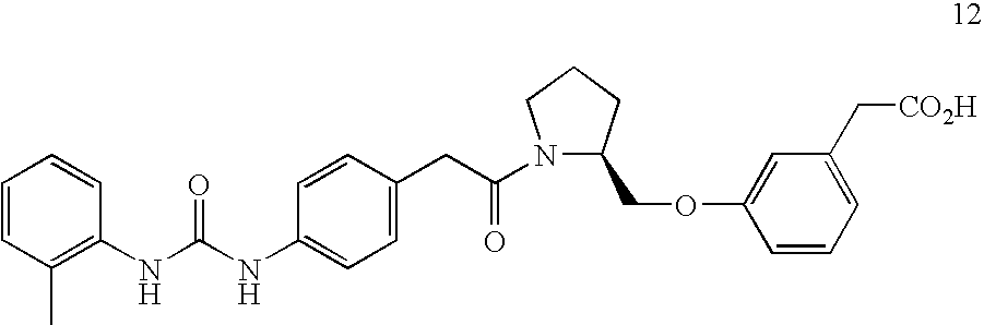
C1=CC(C)=C(NC(NC2=CC=C(CC(N3C(COC4=CC(C[CO2H])=CC=C4)CCC3)=O)C=C2)=O)C=C1
